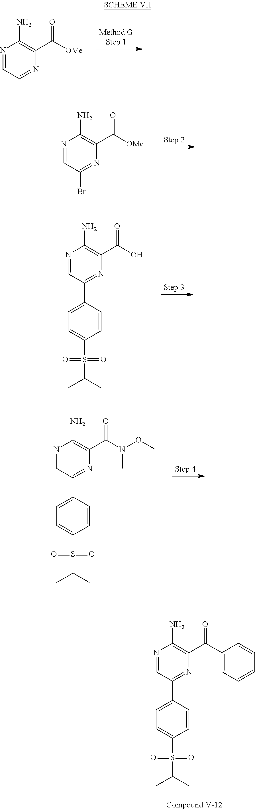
N1=CC=NC(C([OMe])=O)=C1N.N1=CC(Br)=NC(C([OMe])=O)=C1N.N1=CC(C2=CC=C(S(C(C)C)(=O)=O)C=C2)=NC(C(O)=O)=C1N.N1=CC(C2=CC=C(S(C(C)C)(=O)=O)C=C2)=NC(C(N(OC)C)=O)=C1N.N1=CC(C2=CC=C(S(C(C)C)(=O)=O)C=C2)=NC(C(C2=CC=CC=C2)=O)=C1N
